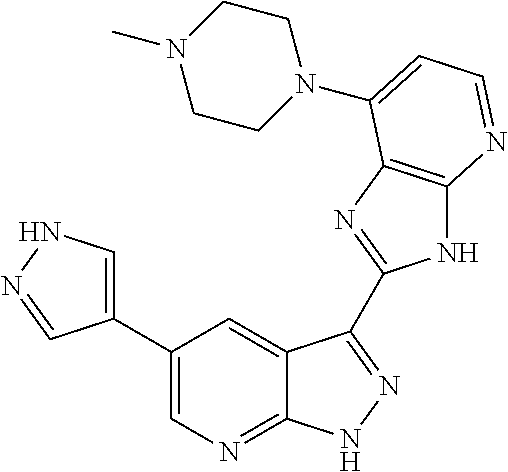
C1(C2=CNN=C2)=CN=C2C(=C1)C(C1=NC3=C(N1)N=CC=C3N1CCN(C)CC1)=NN2
